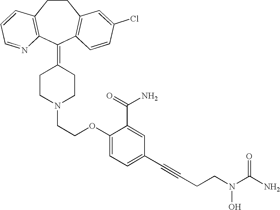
C1CC2=C(C(=C3CCN(CCOC4=CC=C(C#CCCN(O)C(N)=O)C=C4C(N)=O)CC3)C3=C1C=C(Cl)C=C3)N=CC=C2
